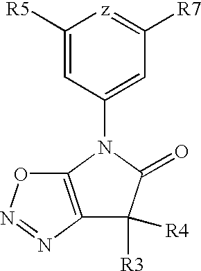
C1([R5])=CC(N2C(=O)C([R3])([R4])C3=C2ON=N3)=CC([R7])=[z]1
